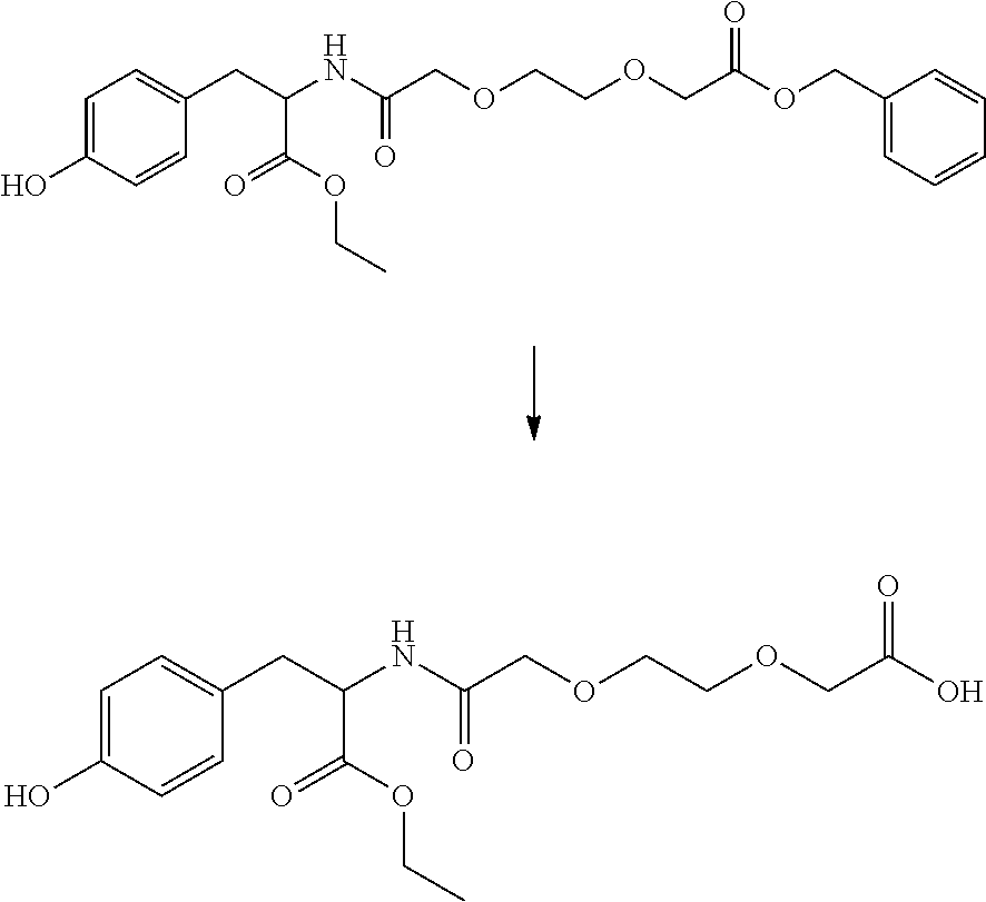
C1=C(O)C=CC(CC(NC(COCCOCC(OCC2=CC=CC=C2)=O)=O)C(OCC)=O)=C1.C1=C(O)C=CC(CC(NC(COCCOCC(O)=O)=O)C(OCC)=O)=C1
